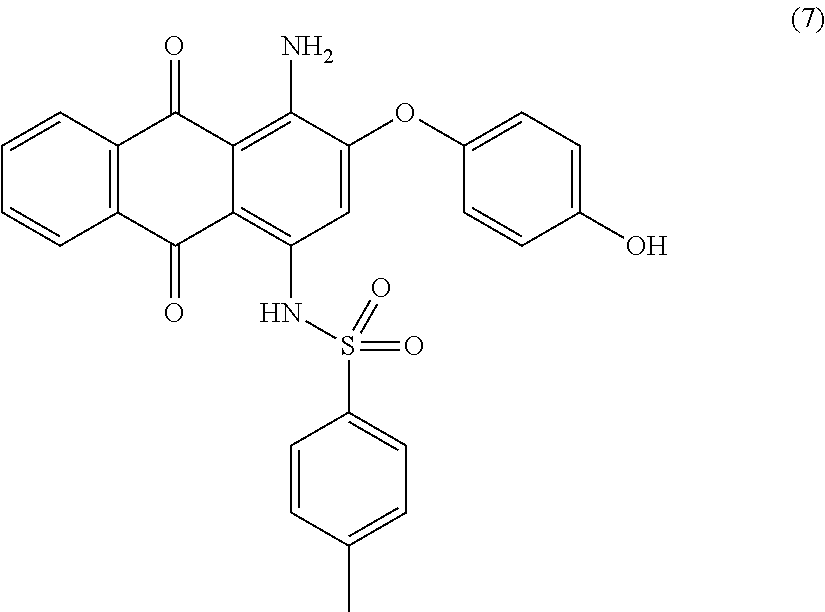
O(C1=CC(NS(=O)(=O)C2=CC=C(C)C=C2)=C2C(=C1N)C(=O)C1=C(C2=O)C=CC=C1)C1=CC=C(O)C=C1
